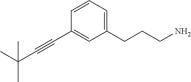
C(#CC1=CC(CCCN)=CC=C1)C(C)(C)C
